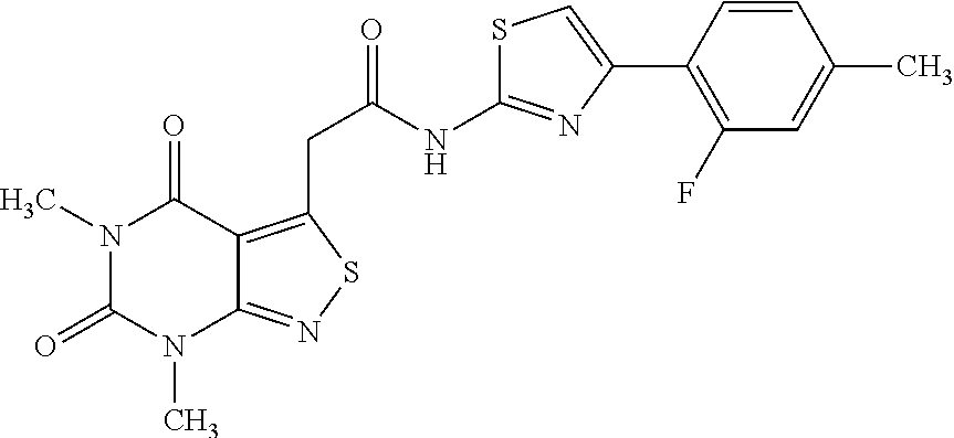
N1(C)C(=O)N(C)C2=NSC(CC(NC3=NC(C4=C(F)C=C(C)C=C4)=CS3)=O)=C2C1=O
